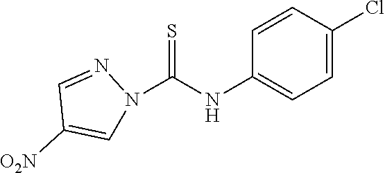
C1=CC(Cl)=CC=C1NC(=S)N1C=C([O2N])C=N1
